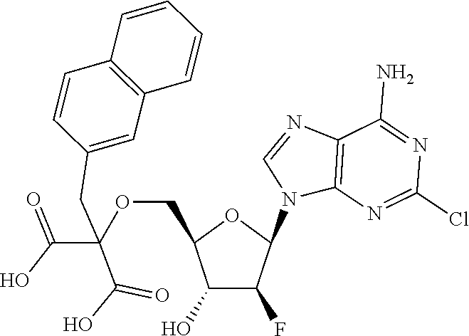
C12=C(N=C(Cl)N=C1N)N(C1OC(COC(C(=O)O)(CC3=CC4=C(C=C3)C=CC=C4)C(O)=O)C(O)C1F)C=N2
